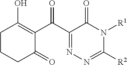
C1(O)=C(C(C2=NN=C([R2])N([R1])C2=O)=O)C(=O)CCC1
